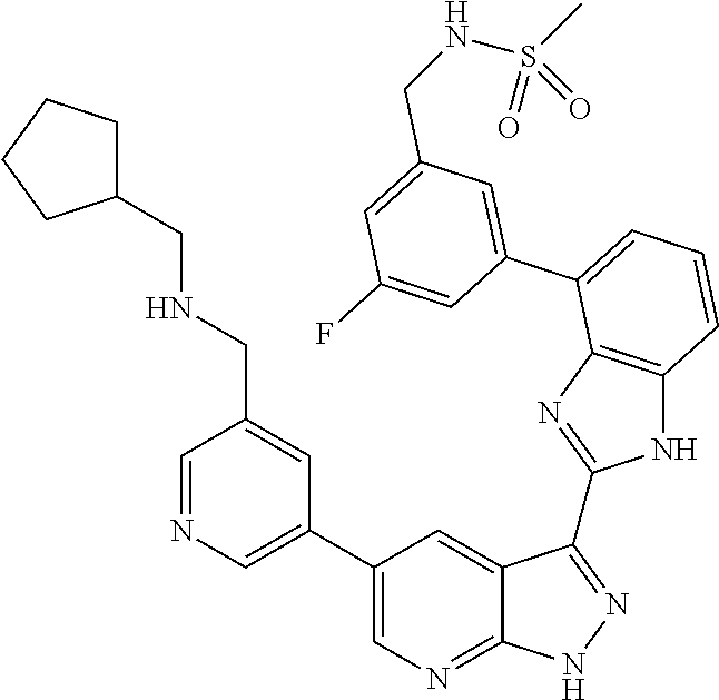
C1=C(C2=CC=CC3=C2N=C(C2=NNC4=NC=C(C5=CN=CC(CNCC6CCCC6)=C5)C=C42)N3)C=C(F)C=C1CNS(=O)(C)=O
